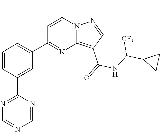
C12=C(C(=O)NC(C3CC3)[CF3])C=NN1C(C)=CC(C1=CC=CC(C3=NC=NC=N3)=C1)=N2
